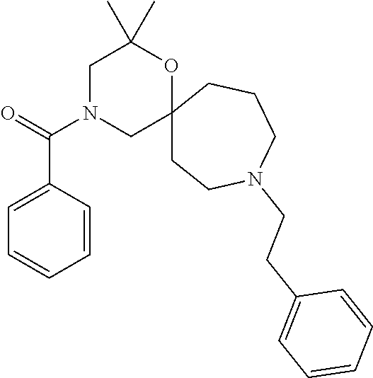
C1=C(C(=O)N2CC3(OC(C)(C)C2)CCN(CCC2=CC=CC=C2)CCC3)C=CC=C1
